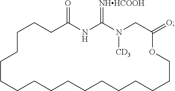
C1C(=O)NC(=[NHHCOOH])N([CD3])CC(=O)OCCCCCCCCCCCCCCCC1
